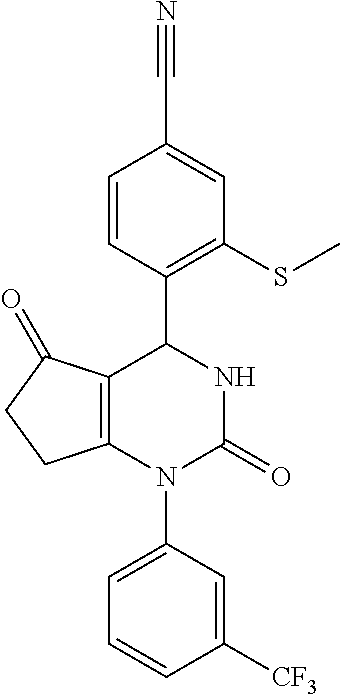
C12=C(N(C3=CC=CC([CF3])=C3)C(=O)NC1C1=C(SC)C=C(C#N)C=C1)CCC2=O
